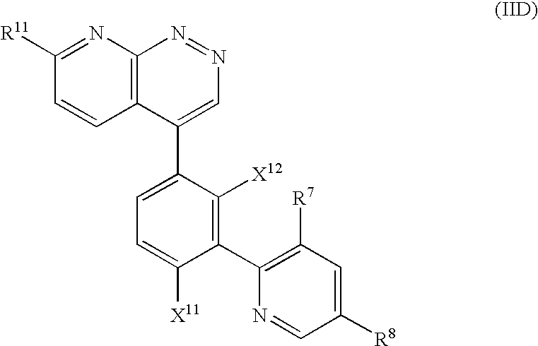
C12=C(N=C([R11])C=C1)N=NC=C2C1=CC=C([X11])C(C2=C([R7])C=C([R8])C=N2)=C1[X12]
